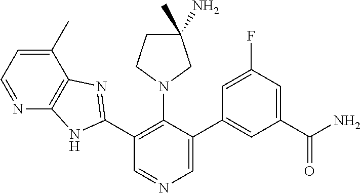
C1(C2=NC3=C(N2)N=CC=C3C)=C(N2CC(C)(N)CC2)C(C2=CC(C(N)=O)=CC(F)=C2)=CN=C1
